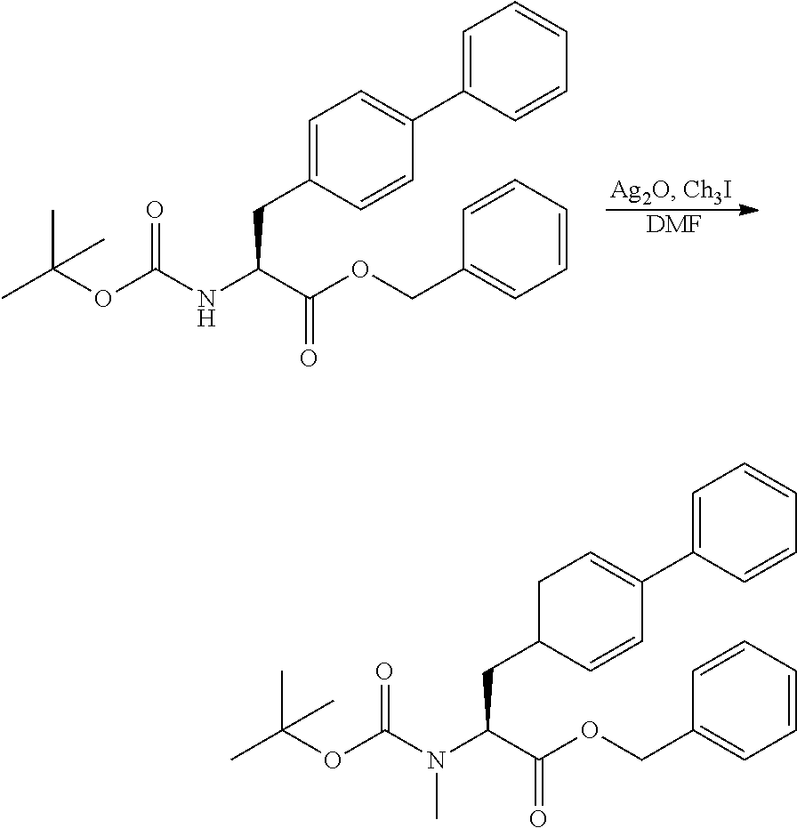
C1C(CC(N(C(OC(C)(C)C)=O)C)C(OCC2=CC=CC=C2)=O)C=CC(C2=CC=CC=C2)=C1.C1=C(CC(NC(OC(C)(C)C)=O)C(OCC2=CC=CC=C2)=O)C=CC(C2=CC=CC=C2)=C1.[DMF]
